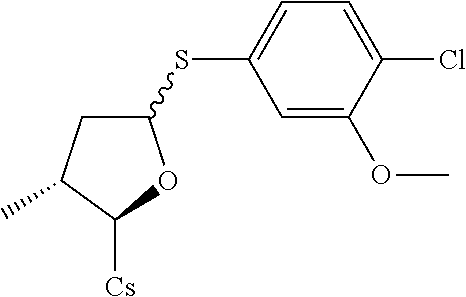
C1(SC2=CC=C(Cl)C(OC)=C2)CC(C)C([Cs])O1
